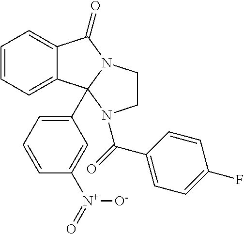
C1=CC=C2C(=C1)C1(C3=CC=CC([N+](=O)[O-])=C3)N(C2=O)CCN1C(=O)C1=CC=C(F)C=C1
